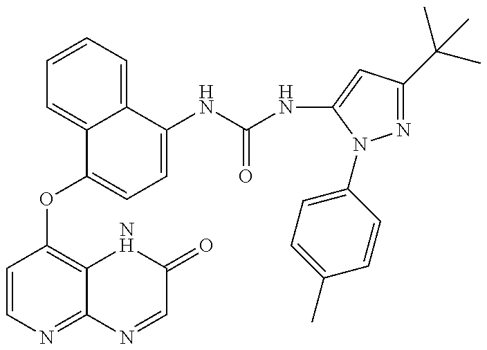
C1=CN=C2C(=C1OC1=CC=C(NC(=O)NC3=CC(C(C)(C)C)=NN3C3=CC=C(C)C=C3)C3=CC=CC=C13)NC(=O)C=N2
